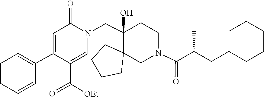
C1(C([OEt])=O)=CN(CC2(O)C3(CN(C(=O)C(CC4CCCCC4)C)CC2)CCCC3)C(=O)C=C1C1=CC=CC=C1
